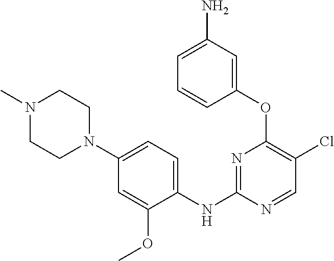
N1=C(NC2=CC=C(N3CCN(C)CC3)C=C2OC)N=CC(Cl)=C1OC1=CC(N)=CC=C1
